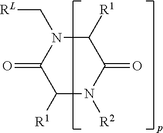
C1([R1])N(C[RL])C(=O)C([R1])N([R2])C1=O
